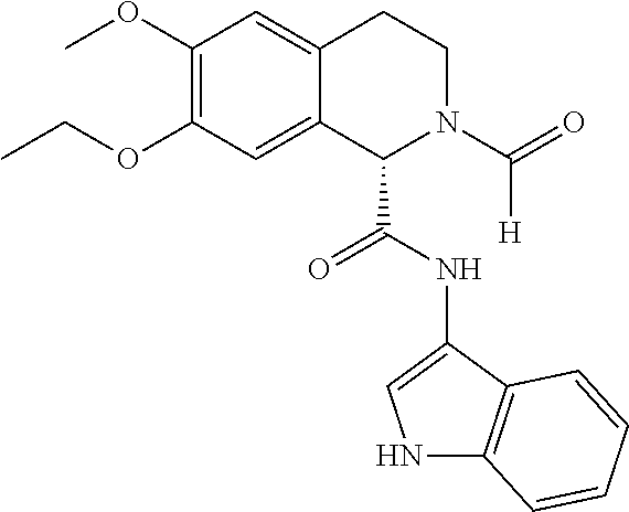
COC1=C(OCC)C=C2C(=C1)CCN(C(=O)[H])C2C(NC1=CNC2=C1C=CC=C2)=O
